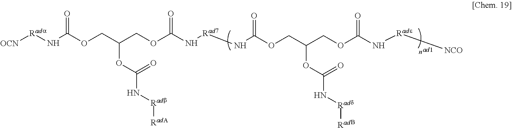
[NCO][Rade]NC(OCC(COC(N[Rad7]NC(OCC(COC(N[Rada][OCN])=O)OC(N[Radb][RadA])=O)=O)=O)OC(N[Radd][RadB])=O)=O
